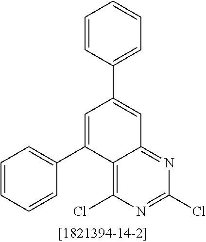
C1=C(C2=CC=CC=C2)C2=C(Cl)N=C(Cl)N=C2C=C1C1=CC=CC=C1
